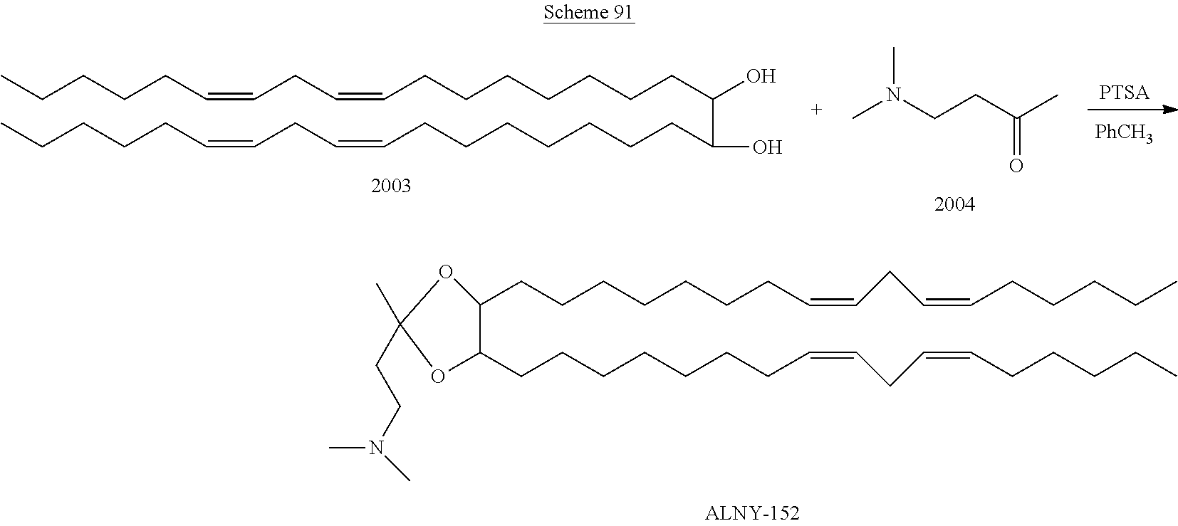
CN(CCC(=O)C)C.[PhCH3].[PTSA].CCCCCC=CCC=CCCCCCCCC(O)C(CCCCCCCC=CCC=CCCCCC)O.C1(CCCCCCCC=CCC=CCCCCC)C(CCCCCCCC=CCC=CCCCCC)OC(C)(CCN(C)C)O1
